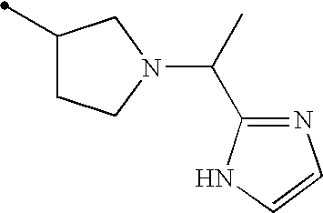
C1(C)CCN(C(C)C2=NC=CN2)C1
